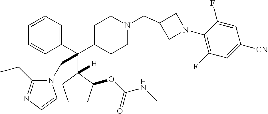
C1=CC=C(C(C2CCN(CC3CN(C4=C(F)C=C([CN])C=C4F)C3)CC2)(C2([H])C(OC(NC)=O)CCC2)CN2C(CC)=NC=C2)C=C1
